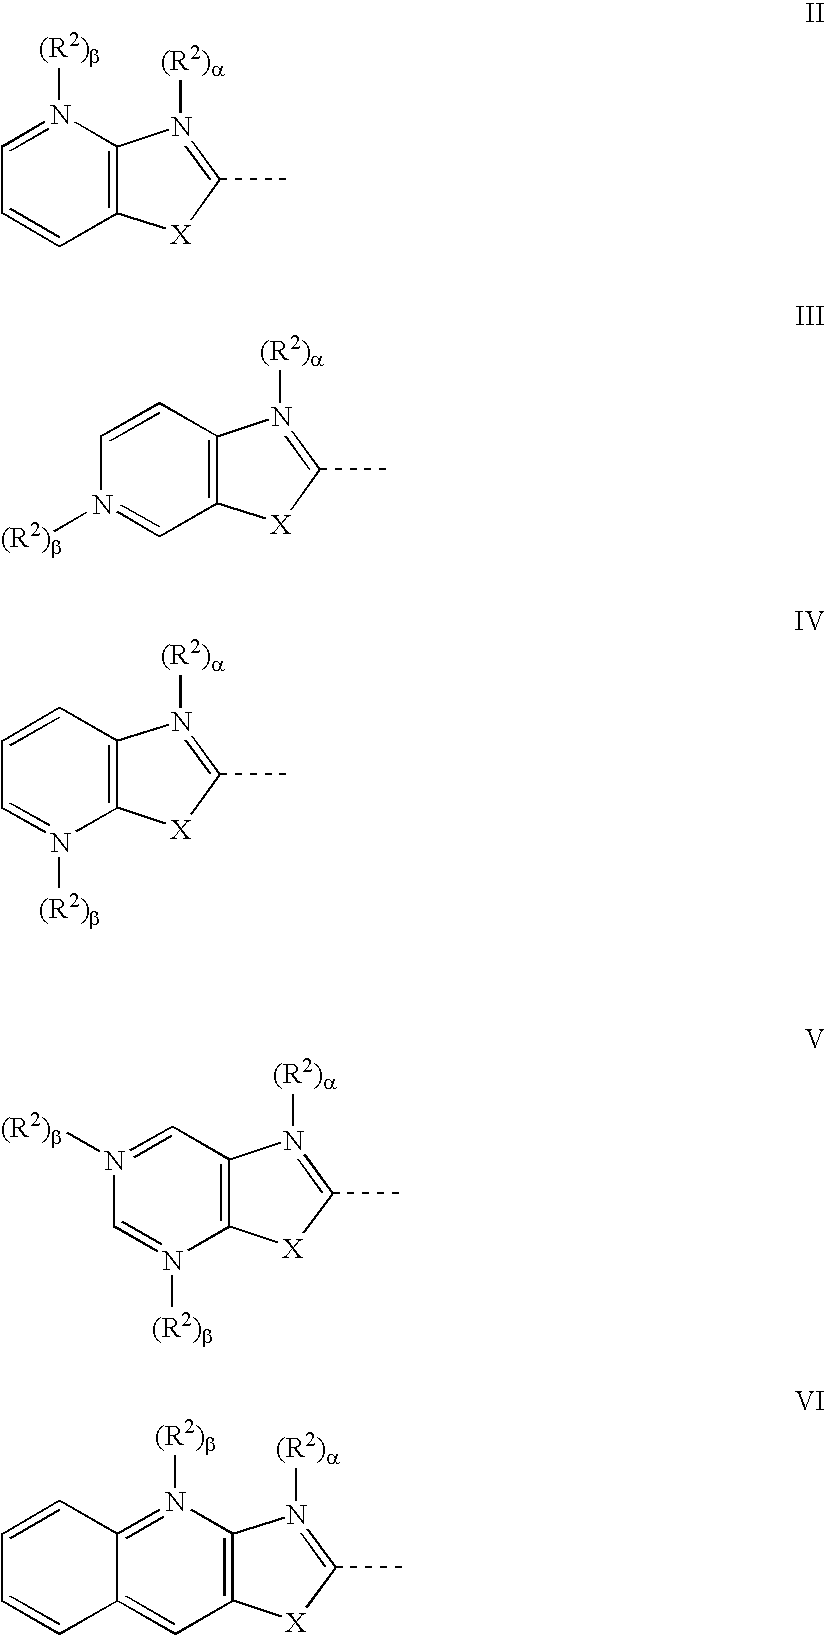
C12=C([X]C(C)=N1[(R2)a])C=CC=N2[(R2)b].C12=C([X]C(C)=N1[(R2)a])C=N([(R2)b])C=C2.C12=C([X]C(C)=N1[(R2)a])N([(R2)b])=CC=C2.C12=C([X]C(C)=N1[(R2)a])N([(R2)b])=CN([(R2)b])=C2.C12=C([X]C(C)=N1[(R2)a])C=C1C(=N2[(R2)b])C=CC=C1
